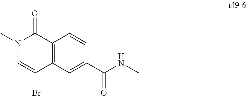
C1=C(C(NC)=O)C=CC2=C1C(Br)=CN(C)C2=O
